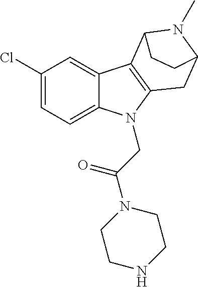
C1(Cl)=CC=C2C(=C1)C1=C(N2CC(N2CCNCC2)=O)CC2N(C)C1CC2
